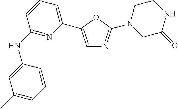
C1(NC2=NC(C3=CN=C(N4CC(=O)NCC4)O3)=CC=C2)=CC(C)=CC=C1
